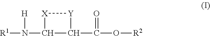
[R1]N([H])C1[X][Y]C1C(=O)O[R2]
